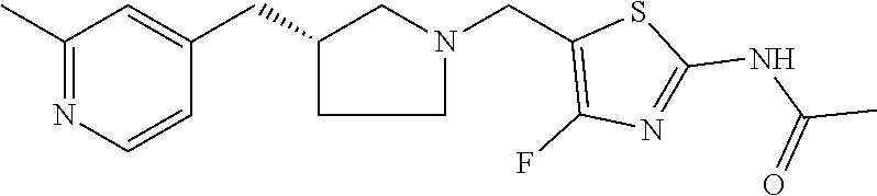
C1C(CC2=CC(C)=NC=C2)CN(CC2=C(F)N=C(NC(C)=O)S2)C1
